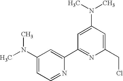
C1(N(C)C)=CC=NC(C2=NC(CCl)=CC(N(C)C)=C2)=C1
